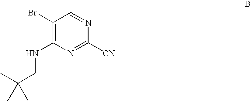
C1(Br)=C(NCC(C)(C)C)N=C([CN])N=C1
